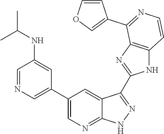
C1=NC=C(C2=CN=C3C(=C2)C(C2=NC4=C(N2)C=CN=C4C2=COC=C2)=NN3)C=C1NC(C)C
